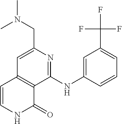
CN(CC1=CC2=C(C(NC3=CC(C(F)(F)F)=CC=C3)=N1)C(=O)NC=C2)C
